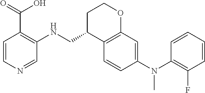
C1=CC(N(C2=C(F)C=CC=C2)C)=CC2=C1C(CNC1=C(C(O)=O)C=CN=C1)CCO2
